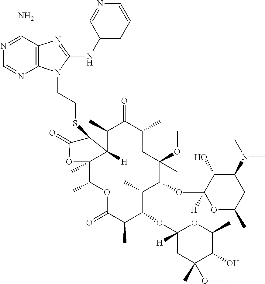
C1(N)=NC=NC2=C1N=C(NC1=CC=CN=C1)N2CCSC1C2([H])C(C)C(=O)C(C)CC(OC)(C)C(OC3([H])OC(C)CC(N(C)C)C3O)C(C)C(OC3([H])CC(C)(OC)C(O)C(C)O3)C(C)C(=O)OC(CC)C2(C)OC1=O
